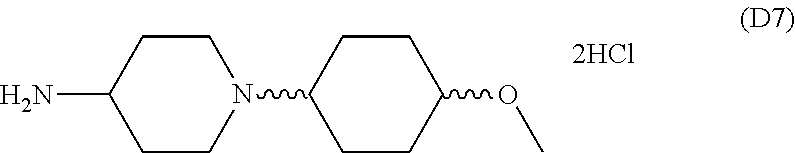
C1(N)CCN(C2CCC(OC)CC2)CC1
